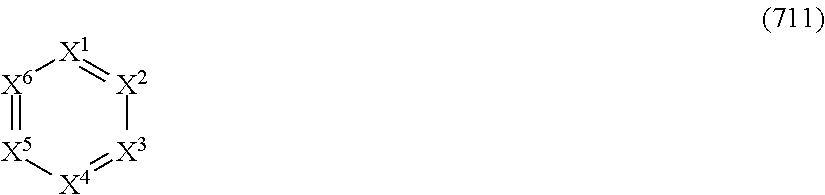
[X6]1=[X5][X4]=[X3][X2]=[X1]1
